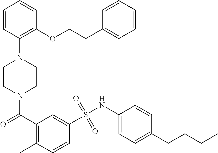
N1(C(C2=C(C)C=CC(S(NC3=CC=C(CCCC)C=C3)(=O)=O)=C2)=O)CCN(C2=C(OCCC3=CC=CC=C3)C=CC=C2)CC1
